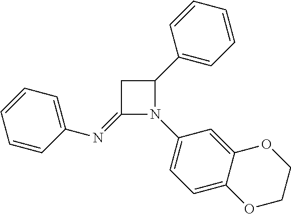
C1(=NC2=CC=CC=C2)N(C2=CC=C3C(=C2)OCCO3)C(C2=CC=CC=C2)C1
